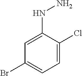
C1=C(NN)C(Cl)=CC=C1Br
